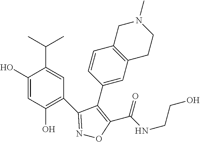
N1=C(C2=C(O)C=C(O)C(C(C)C)=C2)C(C2=CC3=C(C=C2)CN(C)CC3)=C(C(NCCO)=O)O1
